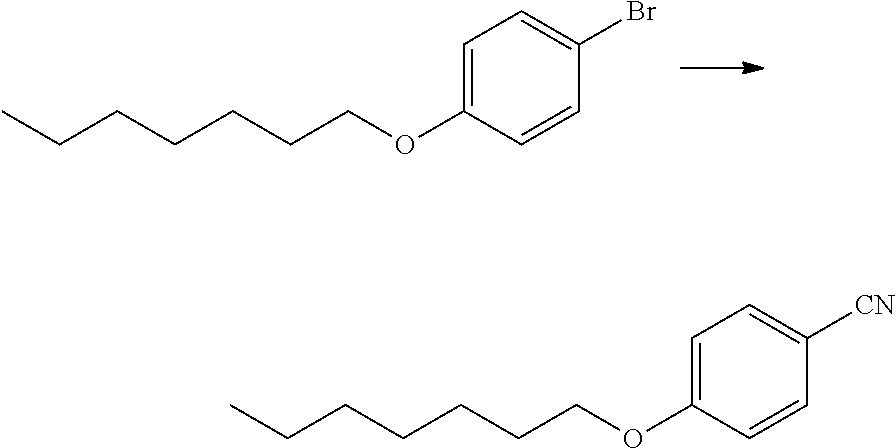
C(CCCCCOC1=CC=C(Br)C=C1)C.C(CCCCCOC1=CC=C([CN])C=C1)C
